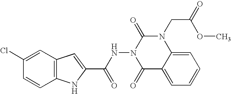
C12=C(C=C(Cl)C=C1)C=C(C(NN1C(=O)C3=CC=CC=C3N(CC(=O)OC)C1=O)=O)N2
